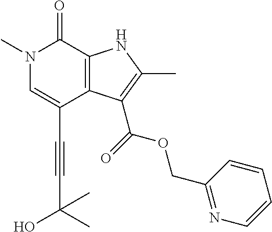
C(C1=CN(C)C(=O)C2=C1C(C(=O)OCC1=NC=CC=C1)=C(C)N2)#CC(O)(C)C
